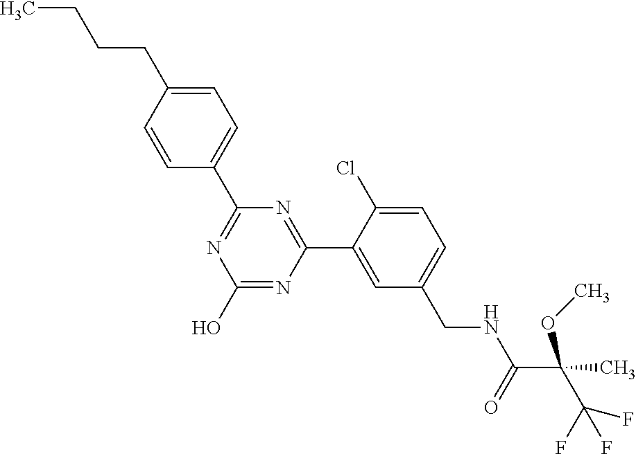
N1=C(C2=CC=C(CCCC)C=C2)N=C(C2=CC(CNC(C(C(F)(F)F)(C)OC)=O)=CC=C2Cl)N=C1O
